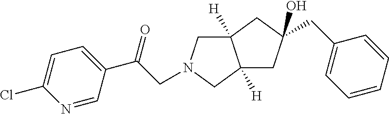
C12([H])CN(CC(C3=CC=C(Cl)N=C3)=O)CC1([H])CC(CC1=CC=CC=C1)(O)C2
